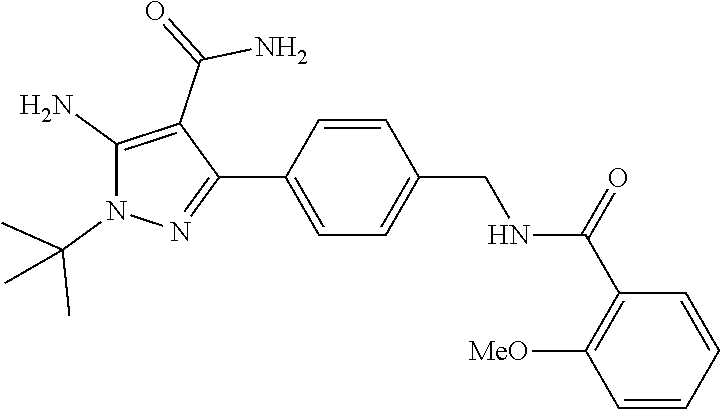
C1=CC(C2=NN(C(C)(C)C)C(N)=C2C(N)=O)=CC=C1CNC(C1=C([MeO])C=CC=C1)=O
